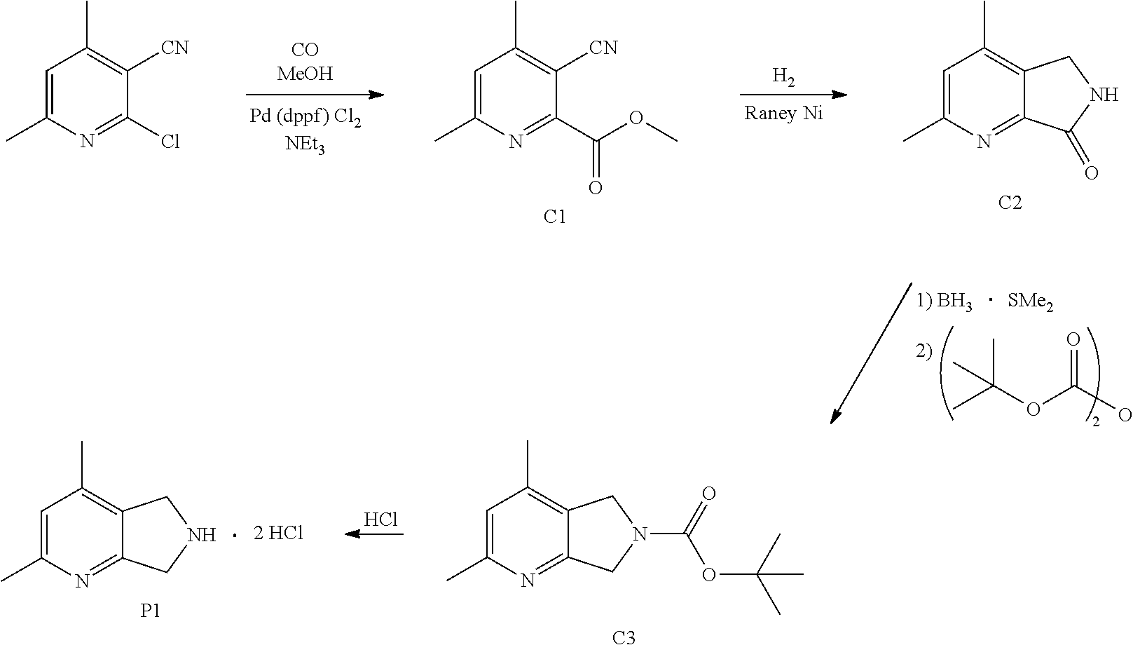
C1=C(C)N=C(C(OC)=O)C([CN])=C1C.[C1].[H2].C1=C(C)N=C2C(=C1C)CNC2=O.[C2].C1=C(C)N=C(Cl)C([CN])=C1C.[SMe2].CC(OC(O)=O)(C)C.C1=C(C)N=C2C(=C1C)CN(C(OC(C)(C)C)=O)C2.[C3].Cl.C1=C(C)N=C2C(=C1C)CNC2.[2 HCl].[P1]
